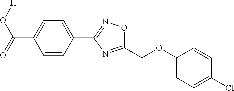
[H]OC(=O)C1=CC=C(C2=NOC(COC3=CC=C(Cl)C=C3)=N2)C=C1
